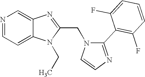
N1=CC=C2C(=C1)N=C(CN1C(C3=C(F)C=CC=C3F)=NC=C1)N2CC
